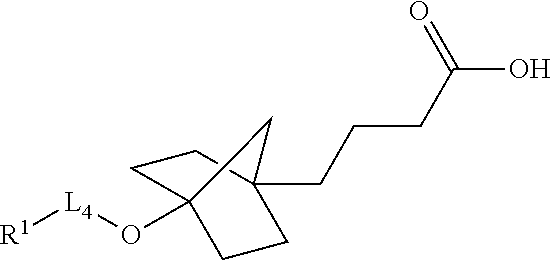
C1C2(O[L4][R1])CCC(CCCC(O)=O)(C1)C2
